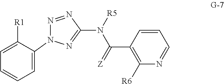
N1=NC(N([R5])C(C2=C([R6])N=CC=C2)=[Z])=NN1C1=CC=CC=C1[R1]
